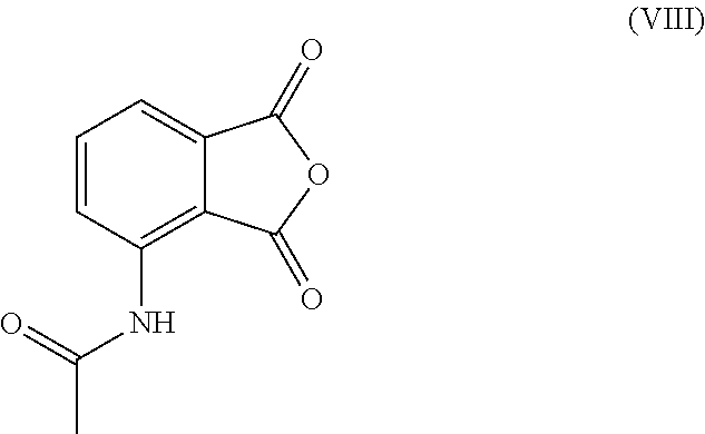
O=C(NC1=C2C(=CC=C1)C(=O)OC2=O)C
